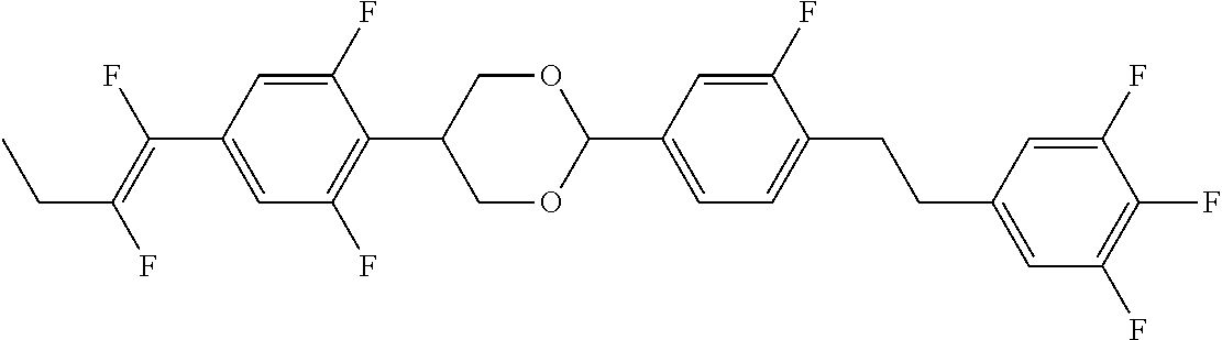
C1(F)=CC(C(=C(F)CC)F)=CC(F)=C1C1COC(C2=CC=C(CCC3=CC(F)=C(F)C(F)=C3)C(F)=C2)OC1
